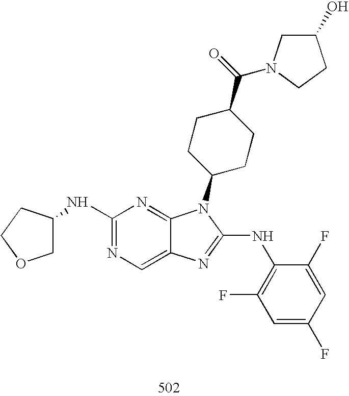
C1(NC2COCC2)=NC=C2C(=N1)N(C1CCC(C(=O)N3CC(O)CC3)CC1)C(NC1=C(F)C=C(F)C=C1F)=N2
